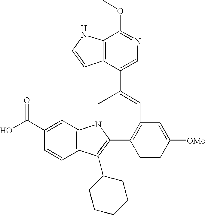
C1(C(O)=O)=CC2=C(C=C1)C(C1CCCCC1)=C1N2CC(C2=CN=C(OC)C3=C2C=CN3)=CC2=C1C=CC([OMe])=C2
